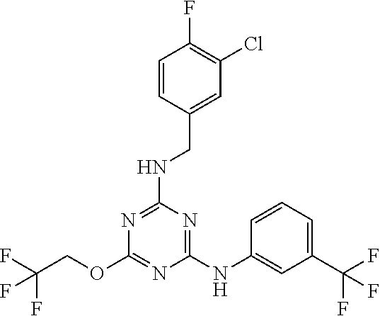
C1(NC2=CC(C(F)(F)F)=CC=C2)=NC(NCC2=CC(Cl)=C(F)C=C2)=NC(OCC(F)(F)F)=N1
